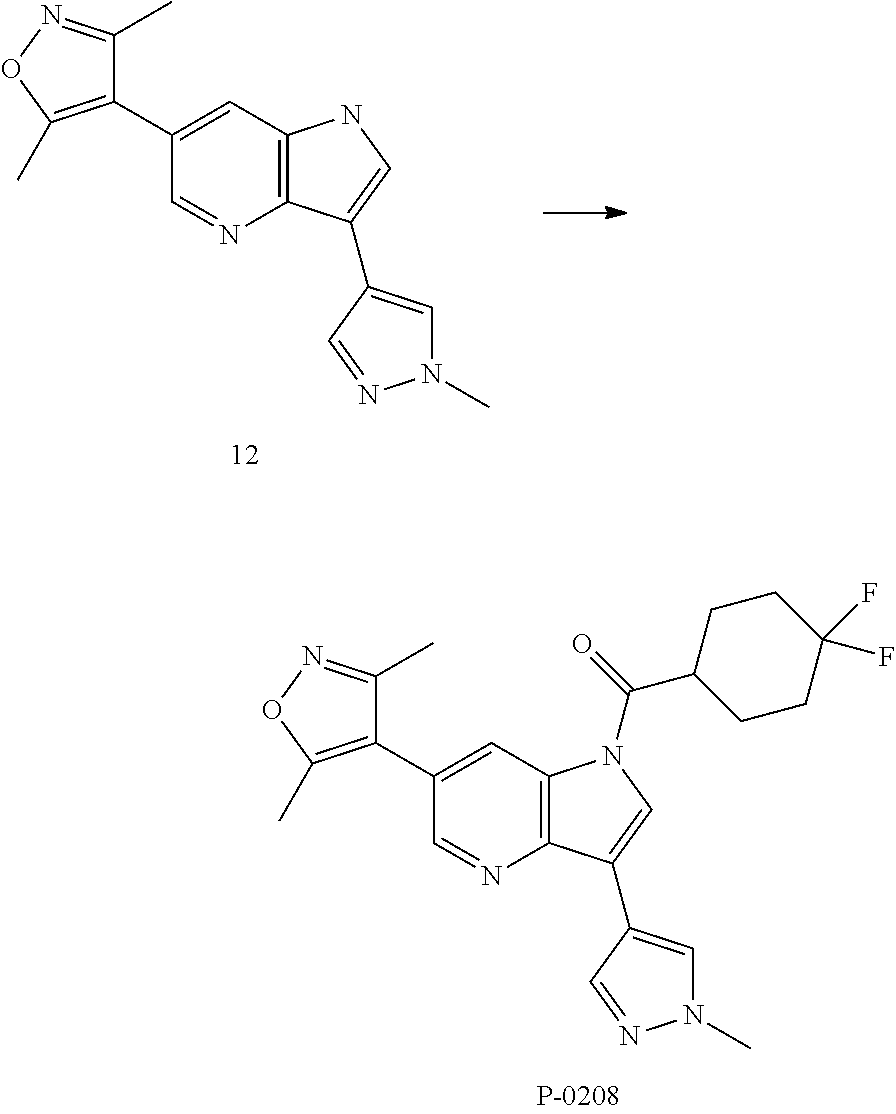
C12=C(C=C(C3=C(C)ON=C3C)C=N1)NC=C2C1=CN(C)N=C1.C12=C(C=C(C3=C(C)ON=C3C)C=N1)N(C(C1CCC(F)(F)CC1)=O)C=C2C1=CN(C)N=C1
